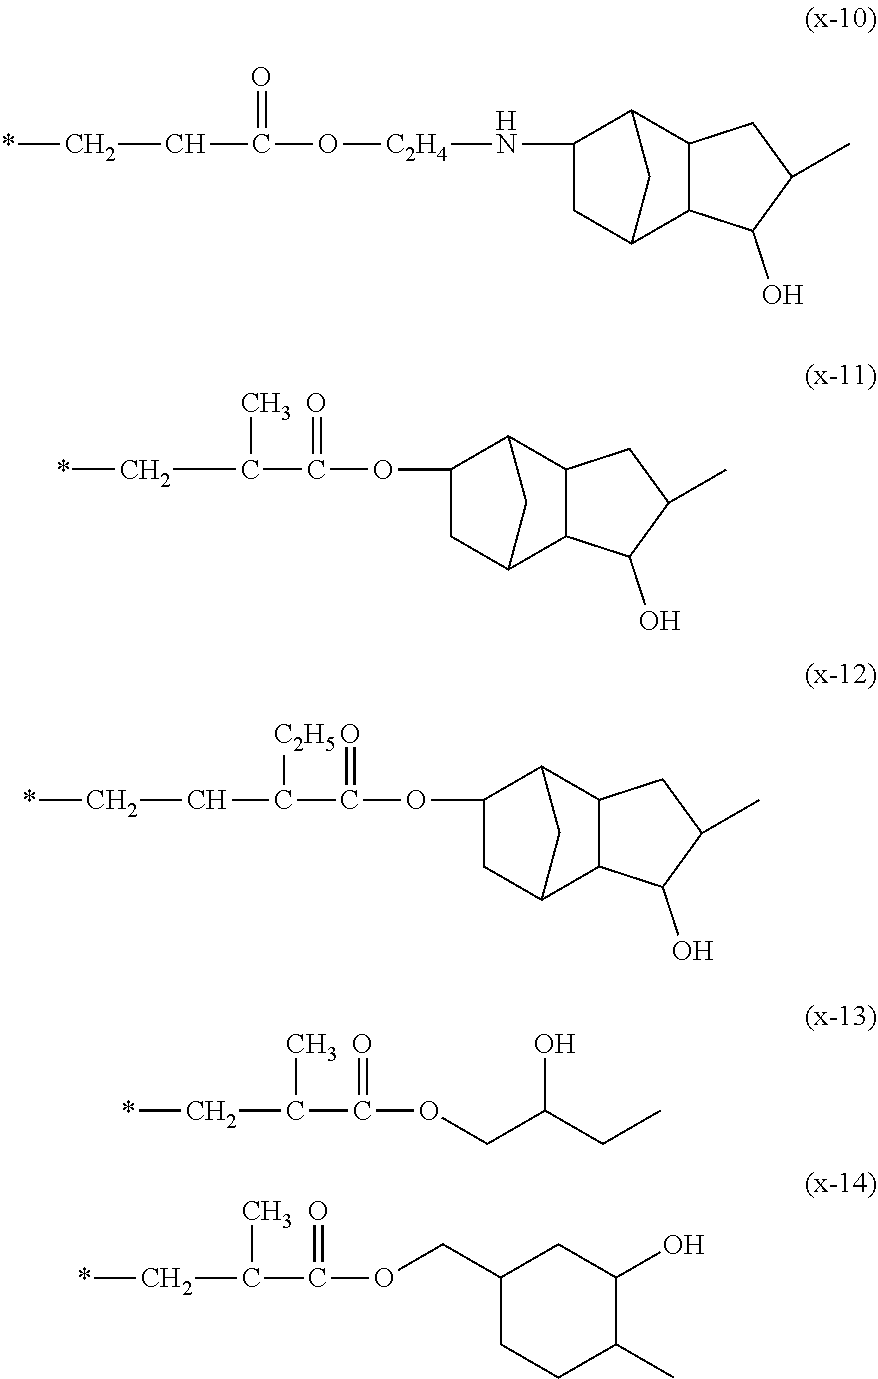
C1C2C3C(C(C1N[C2H4]OC(CC*)=O)C2)CC(C)C3O.C1C2C3C(C(C1OC(C(C*)C)=O)C2)CC(C)C3O.C1C2C3C(C(C1OC(C(CC*)[C2H5])=O)C2)CC(C)C3O.O(CC(CC)O)C(C(C*)C)=O.O(C(C(C*)C)=O)CC1CCC(C)C(O)C1
